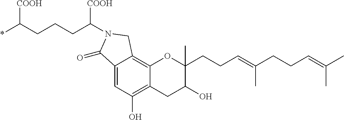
C1=C2C(=C3C(=C1O)CC(O)C(C)(CCC=C(CCC=C(C)C)C)O3)CN(C(CCCC(*)[COOH])[COOH])C2=O
